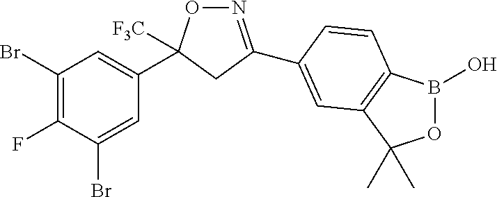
N1=C(C2=CC3=C(B(O)OC3(C)C)C=C2)CC(C2=CC(Br)=C(F)C(Br)=C2)([F3C])O1
